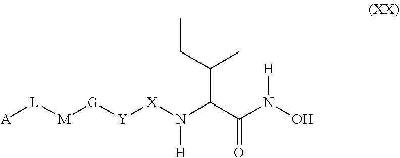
[A][L][M][G][Y][X]N(C(C(N(O)[H])=O)C(CC)C)[H]
